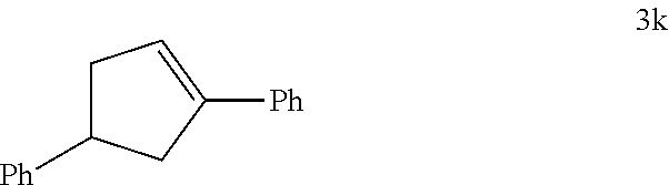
C1C([Ph])CC([Ph])=C1
